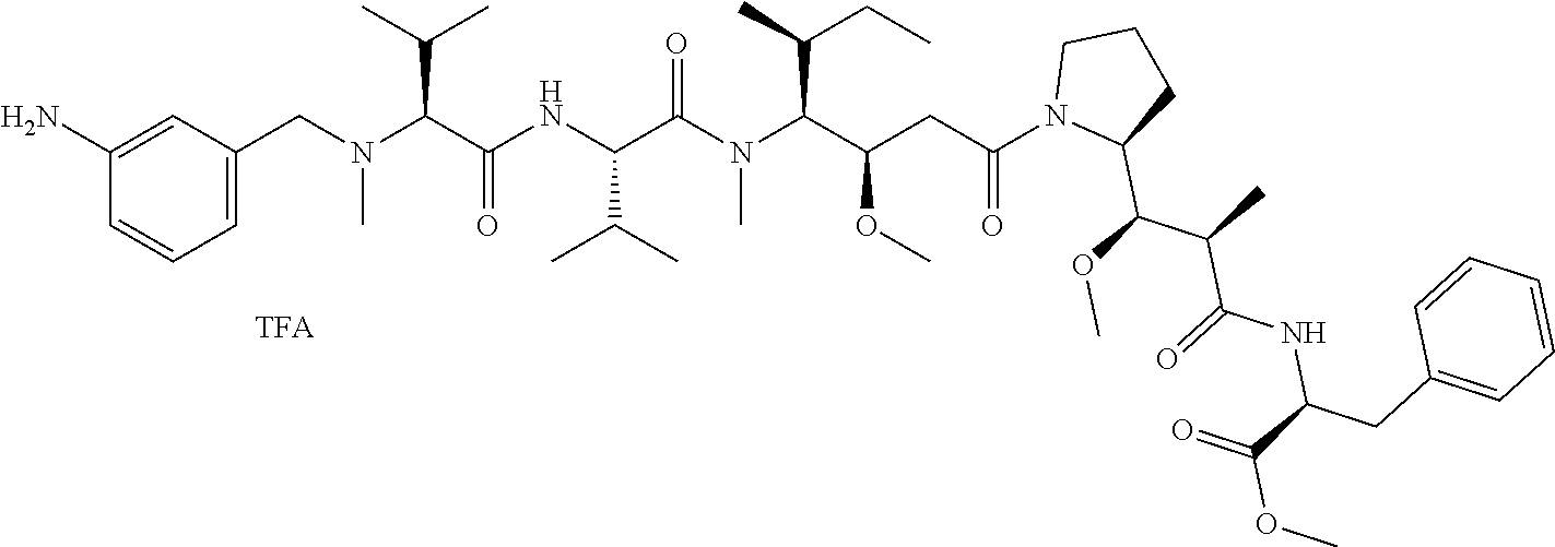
NC1=CC(CN(C(C(NC(C(N(C(C(CC(=O)N2C(C(OC)C(C)C(=O)NC(CC3=CC=CC=C3)C(OC)=O)CCC2)OC)C(C)CC)C)=O)C(C)C)=O)C(C)C)C)=CC=C1
